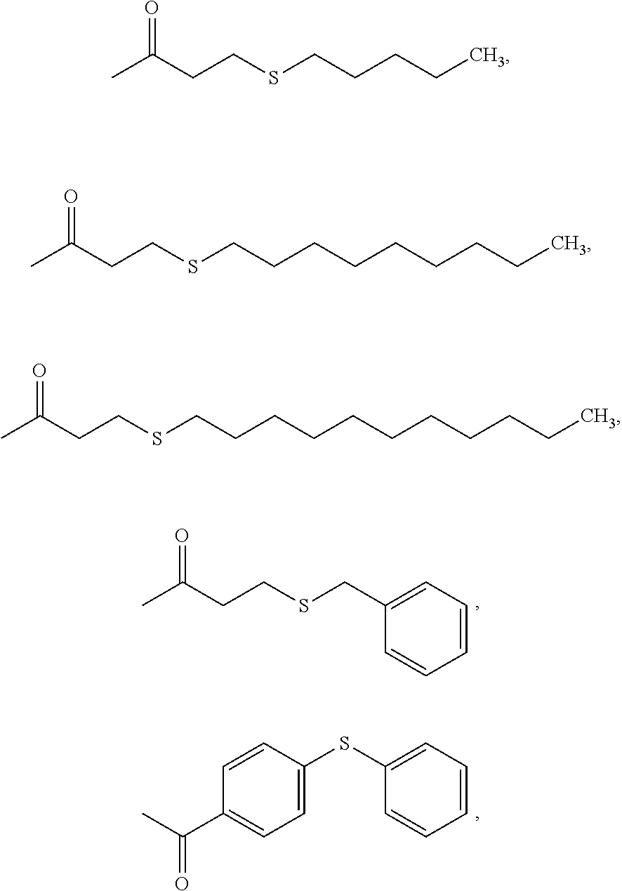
CC(CCSCC1=CC=CC=C1)=O.CC(C1=CC=C(SC2=CC=CC=C2)C=C1)=O.CC(CCSCCCCC)=O.CC(CCSCCCCCCCCC)=O.CC(CCSCCCCCCCCCCC)=O
